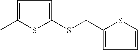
C1=C(C)SC(SCC2=CC=CS2)=C1
